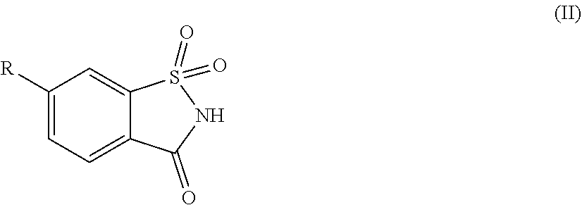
C1([R])=CC=C2C(=C1)S(=O)(=O)NC2=O
